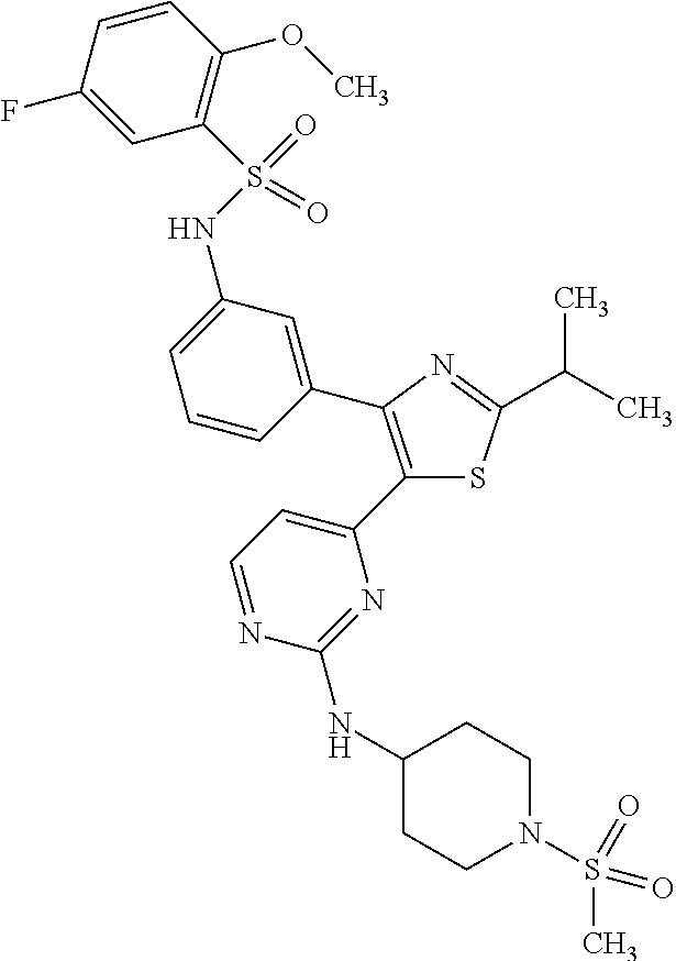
C(C)(C)C1=NC(C2=CC(NS(=O)(=O)C3=C(OC)C=CC(F)=C3)=CC=C2)=C(C2=CC=NC(NC3CCN(S(C)(=O)=O)CC3)=N2)S1
